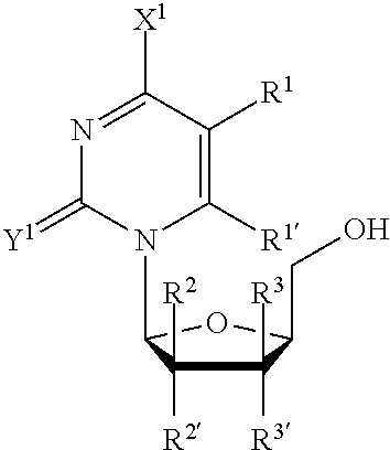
C1([R2])([R2])C([R3])([R3])C(CO)OC1N1C([R1])=C([R1])C([X1])=NC1=[Y1]
